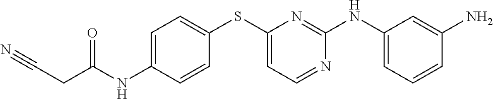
C(C(NC1=CC=C(SC2=CC=NC(NC3=CC=CC(N)=C3)=N2)C=C1)=O)C#N
